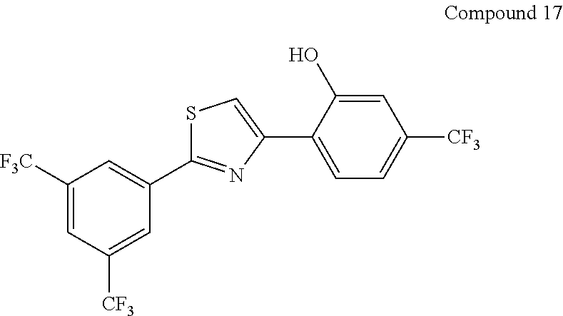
C1([F3C])=CC([CF3])=CC(C2=NC(C3=CC=C([CF3])C=C3O)=CS2)=C1
